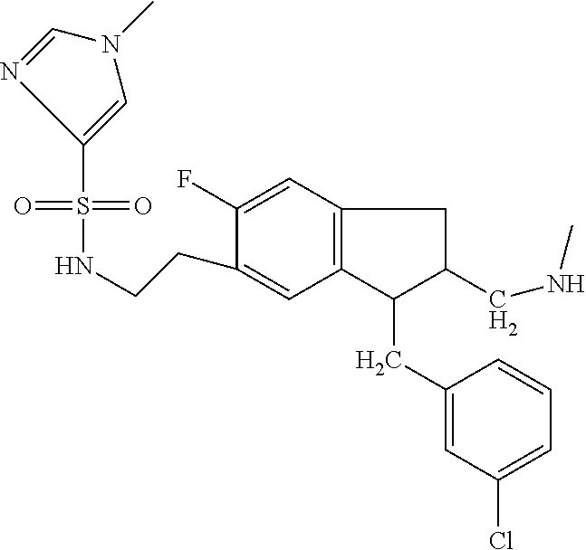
C(CC1=CC2=C(C=C1F)CC(CNC)C2CC1=CC(Cl)=CC=C1)NS(=O)(=O)C1=CN(C)C=N1
